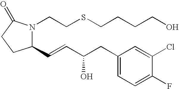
C1(C=CC(CC2=CC=C(F)C(Cl)=C2)O)N(CCSCCCCO)C(=O)CC1
